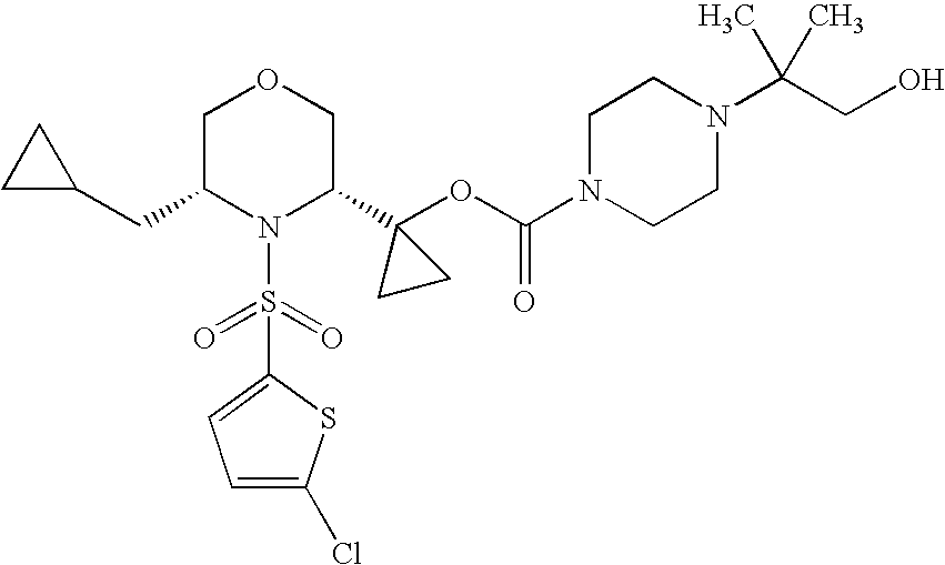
N1(S(=O)(=O)C2=CC=C(Cl)S2)C(C2(OC(=O)N3CCN(C(CO)(C)C)CC3)CC2)COCC1CC1CC1
